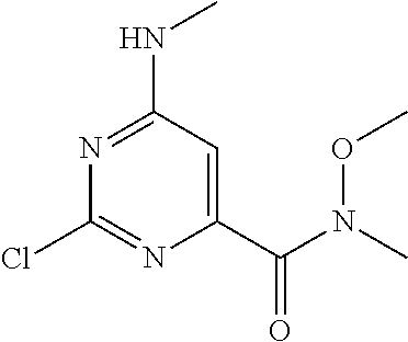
N1=C(NC)C=C(C(N(C)OC)=O)N=C1Cl
